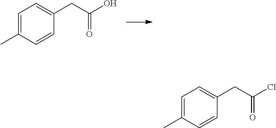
C1=C(C)C=CC(CC(O)=O)=C1.C1=C(C)C=CC(CC(Cl)=O)=C1
